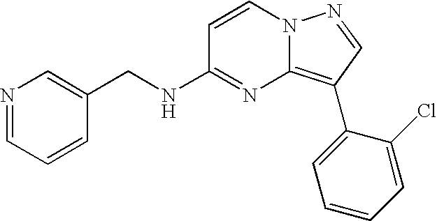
C1(CNC2=NC3=C(C4=CC=CC=C4Cl)C=NN3C=C2)=CN=CC=C1
